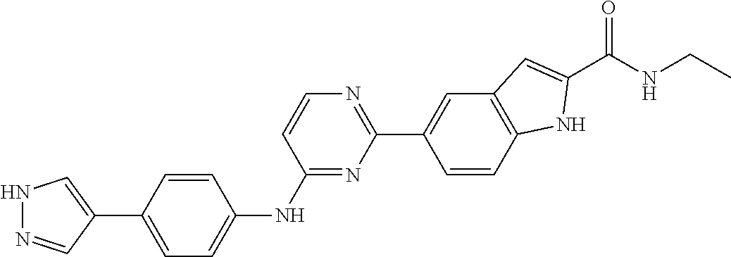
C1=C(C2=CNN=C2)C=CC(NC2=NC(C3=CC4=C(C=C3)NC(C(NCC)=O)=C4)=NC=C2)=C1
